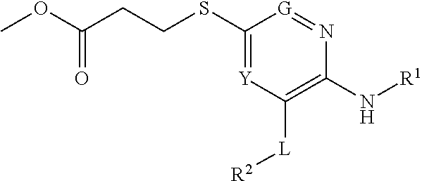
C1(SCCC(OC)=O)=[Y]C([L][R2])=C(N[R1])N=[G]1
